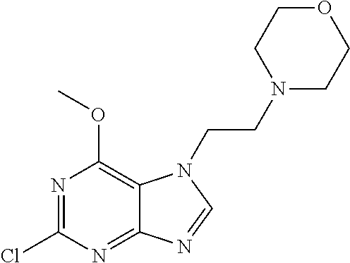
N1=C(Cl)N=C2C(=C1OC)N(CCN1CCOCC1)C=N2
